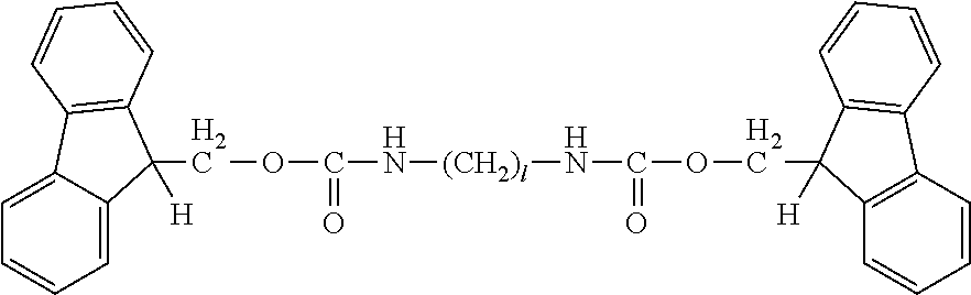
C1=C2C(=CC=C1)C1=C(C2(COC(N[(CH2)l]NC(OCC2([H])C3=C(C=CC=C3)C3=C2C=CC=C3)=O)=O)[H])C=CC=C1
